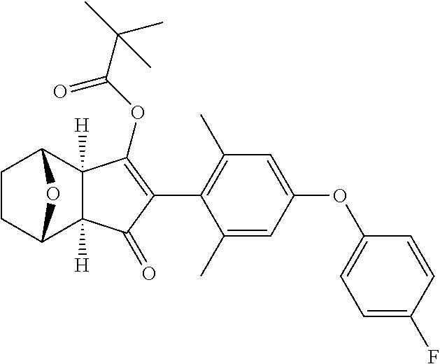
C1CC2C3([H])C([H])(C1O2)C(OC(C(C)(C)C)=O)=C(C1=C(C)C=C(OC2=CC=C(F)C=C2)C=C1C)C3=O
